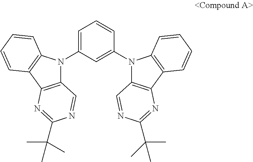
C1=C(N2C3=C(C4=C2C=CC=C4)N=C(C(C)(C)C)N=C3)C=C(N2C3=C(C4=C2C=CC=C4)N=C(C(C)(C)C)N=C3)C=C1
